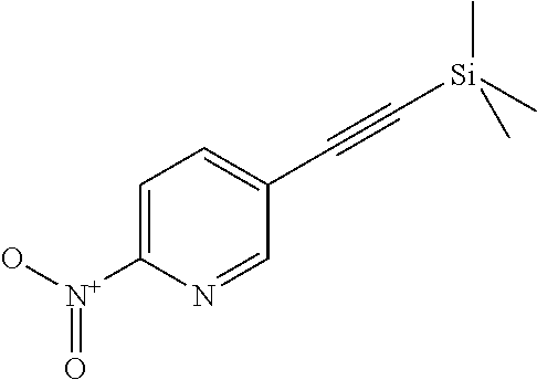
C1=C([N+](O)=O)N=CC(C#C[Si](C)(C)C)=C1
